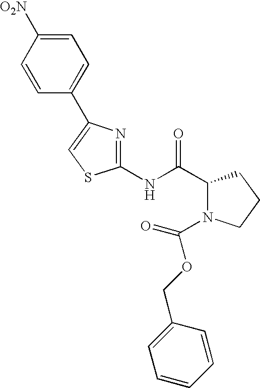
C1(NC(C2N(C(OCC3=CC=CC=C3)=O)CCC2)=O)=NC(C2=CC=C([O2N])C=C2)=CS1
